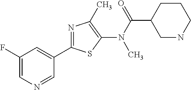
C1(C2=NC(C)=C(N(C(=O)C3CNCCC3)C)S2)=CC(F)=CN=C1
